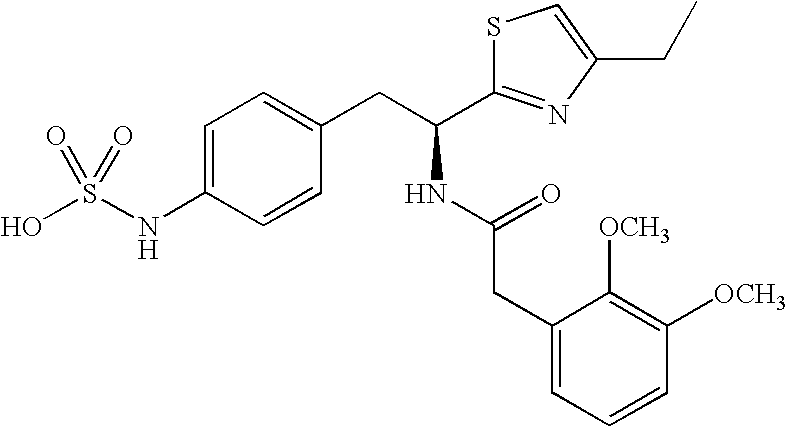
C1=C(NS(O)(=O)=O)C=CC(CC(C2=NC(CC)=CS2)NC(CC2=CC=CC([OCH3])=C2[OCH3])=O)=C1
